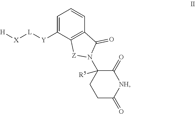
C1=C([Y][L][X][H])C2=C(C=C1)C(=O)N(C1([R5])CCC(=O)[NH]C1=O)[Z]2
